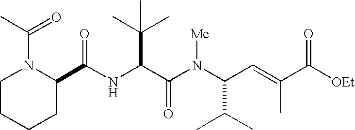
C(NC(C(N(C(C=C(C([OEt])=O)C)C(C)C)[Me])=O)C(C)(C)C)(=O)C1N(C(C)=O)CCCC1
